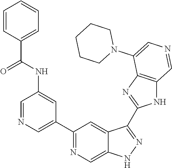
C1(C2=CN=CC(NC(=O)C3=CC=CC=C3)=C2)=NC=C2C(=C1)C(C1=NC3=C(N1)C=NC=C3N1CCCCC1)=NN2
